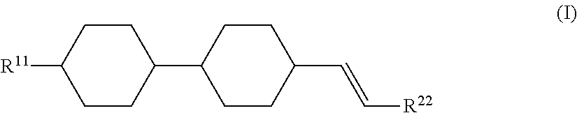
C1CC(C2CCC(C=C[R22])CC2)CCC1[R11]
